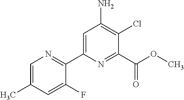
C1=C(C)C=C(F)C(C2=CC(N)=C(Cl)C(C(OC)=O)=N2)=N1
